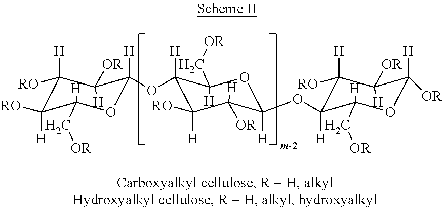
C1([H])([RO])C([RO])([H])C([H])(C[OR])OC([H])(OC2([H])C([H])([RO])C([H])([OR])C([H])(OC3([H])C([H])([RO])C([H])([OR])C([OR])([H])OC3([H])C[OR])OC2([H])C[OR])C1([H])[OR]
